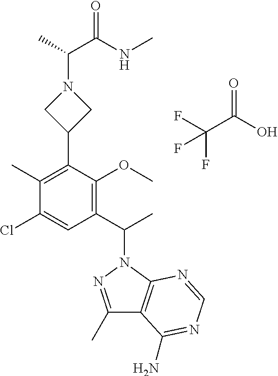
C1(C)=C(C2CN(C(C(NC)=O)C)C2)C(OC)=C(C(C)N2N=C(C)C3=C2N=CN=C3N)C=C1Cl.O=C(O)C(F)(F)F
